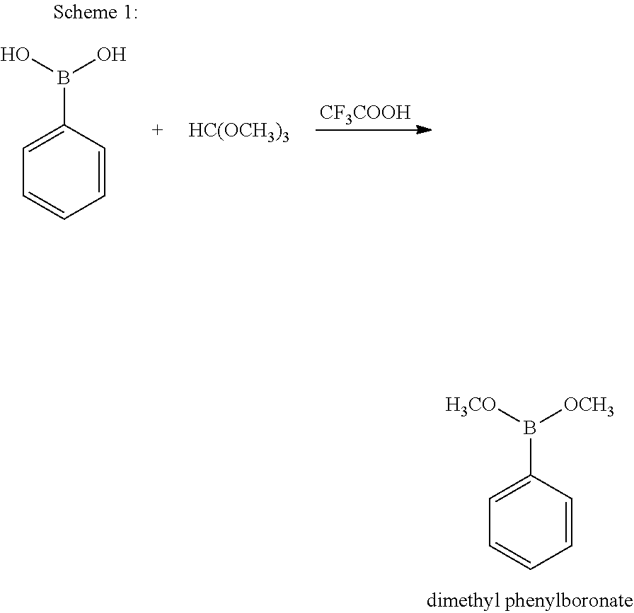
C1=C(B([H3CO])[OCH3])C=CC=C1.[CF3COOH].C1=C(B(O)O)C=CC=C1.[HC(OCH3)3]
